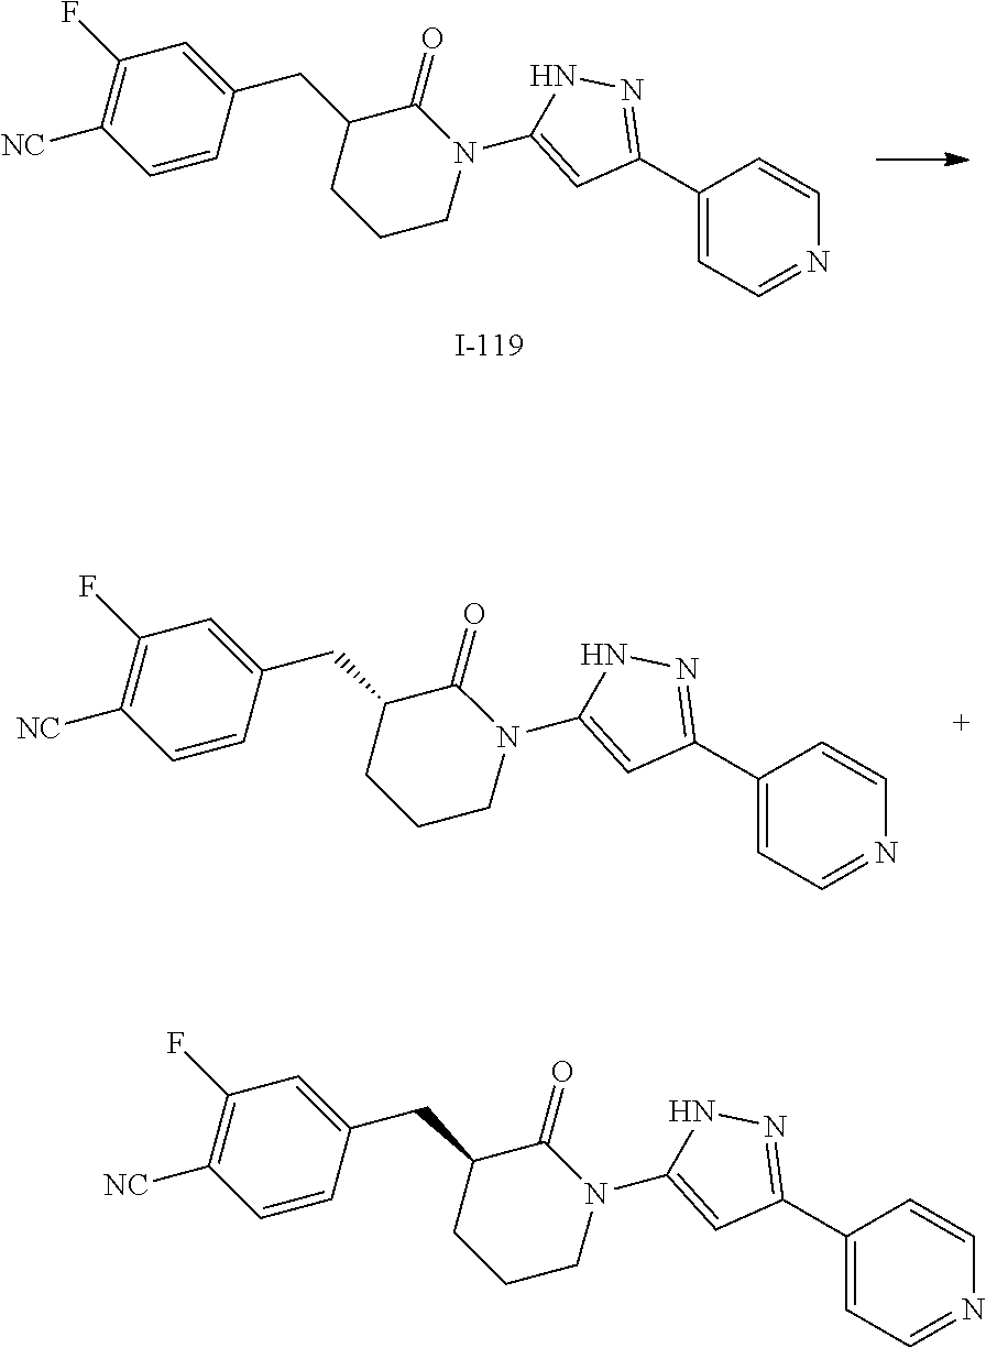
C1(C2=NNC(N3C(=O)C(CC4=CC(F)=C([NC])C=C4)CCC3)=C2)=CC=NC=C1.C1(C2=NNC(N3C(=O)C(CC4=CC(F)=C([NC])C=C4)CCC3)=C2)=CC=NC=C1.C1(C2=NNC(N3C(=O)C(CC4=CC(F)=C([NC])C=C4)CCC3)=C2)=CC=NC=C1
